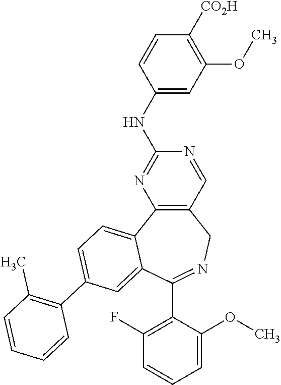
C12=C(C=NC(NC3=CC(OC)=C([CO2H])C=C3)=N1)CN=C(C1=C(F)C=CC=C1OC)C1=CC(C3=C(C)C=CC=C3)=CC=C21
